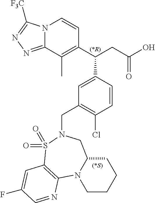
N12C(=NN=C1[F3C])C(C)=C(C(CC(O)=O)C1=CC(CN3CC4CCCCN4C4=C(S3(=O)=O)C=C(F)C=N4)=C(Cl)C=C1)C=C2
